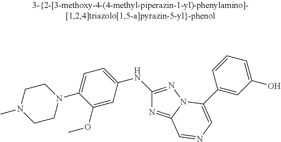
N1(C2=CC=C(NC3=NN4C(=N3)C=NC=C4C3=CC(O)=CC=C3)C=C2OC)CCN(C)CC1
